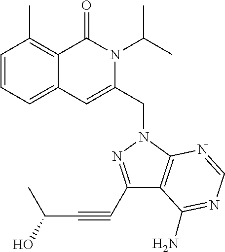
C1=CC=C2C(=C1C)C(=O)N(C(C)C)C(CN1C3=C(C(C#CC(O)C)=N1)C(N)=NC=N3)=C2
